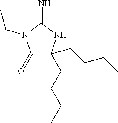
C1(=O)C(CCCC)(CCCC)NC(=N)N1CC
